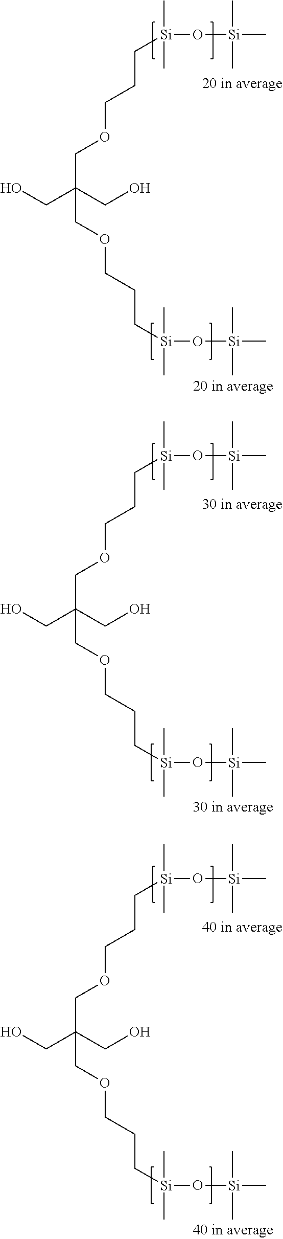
[Si](CCCOCC(CO)(CO)COCCC[Si](O[Si](C)(C)C)(C)C)(O[Si](C)(C)C)(C)C.[Si](CCCOCC(CO)(CO)COCCC[Si](O[Si](C)(C)C)(C)C)(O[Si](C)(C)C)(C)C.[Si](CCCOCC(CO)(CO)COCCC[Si](O[Si](C)(C)C)(C)C)(O[Si](C)(C)C)(C)C
